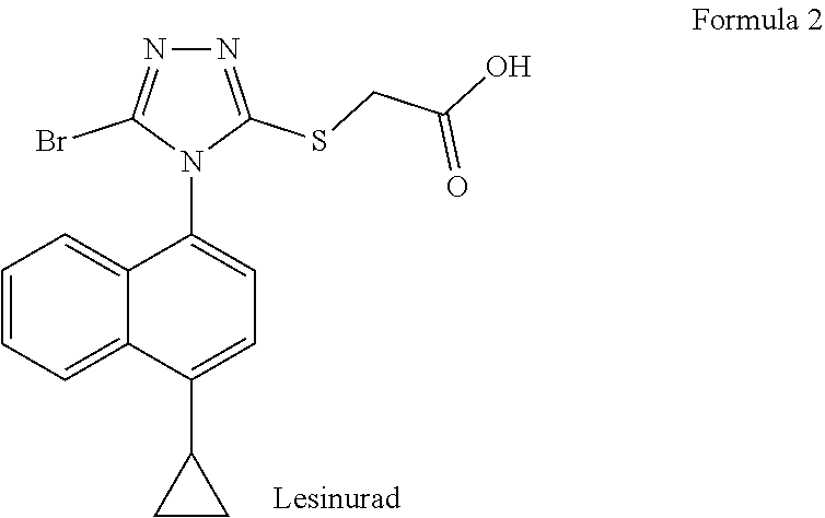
C1=CC=C2C(=C1)C(N1C(SCC(O)=O)=NN=C1Br)=CC=C2C1CC1
